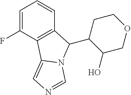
C1=C(F)C2=C(C=C1)C(C1C(O)COCC1)N1C2=CN=C1
